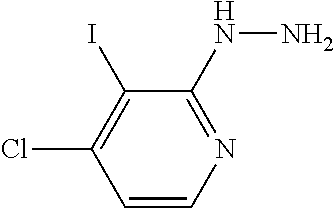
ClC1=C(I)C(NN)=NC=C1
